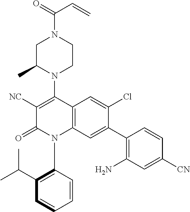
C1C(C)N(C2=C([NC])C(=O)N(C3=C(C(C)C)C=CC=C3)C3=C2C=C(Cl)C(C2=C(N)C=C([CN])C=C2)=C3)CCN1C(=O)C=C
